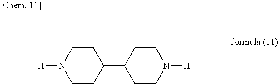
C1CC(C2CCN([H])CC2)CCN1[H]
